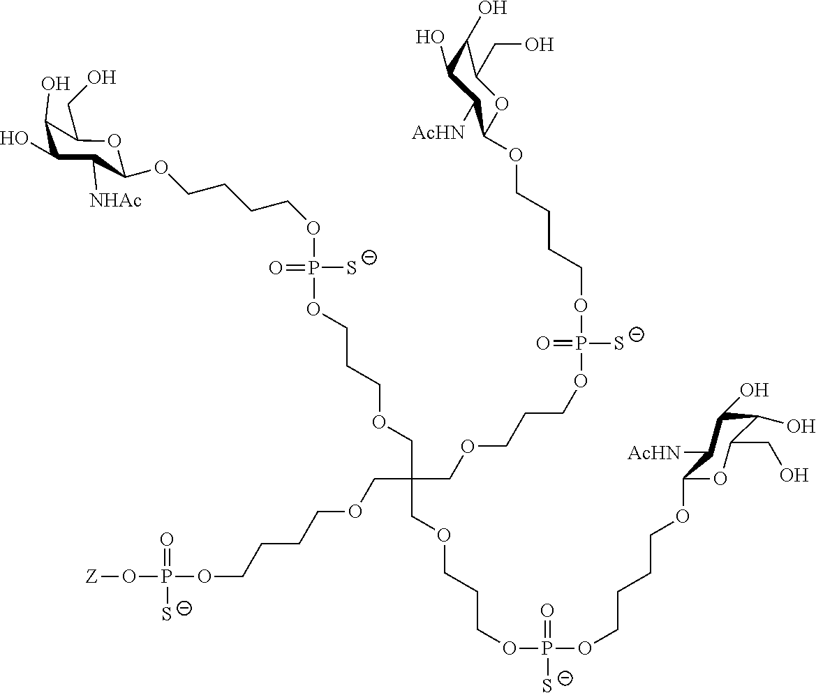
C(C(COCCCOP(=O)(OCCCCOC1OC(CO)C(O)C(O)C1[AcHN])[S-])(COCCCOP(OCCCCOC1OC(CO)C(O)C(O)C1[AcHN])([S-])=O)COCCCCOP(O[Z])(=O)[S-])OCCCOP(OCCCCOC1OC(CO)C(O)C(O)C1[NHAc])([S-])=O
